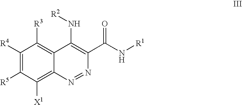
C1([R4])=C([R5])C([X1])=C2C(=C1[R3])C(N[R2])=C(C(N[R1])=O)N=N2
